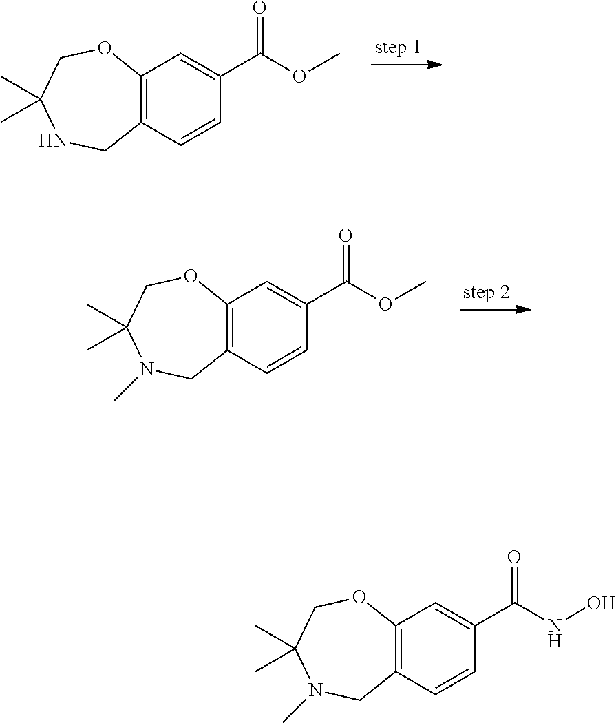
C12=C(C=CC(C(OC)=O)=C1)CNC(C)(C)CO2.C12=C(C=CC(C(OC)=O)=C1)CN(C)C(C)(C)CO2.C12=C(C=CC(C(NO)=O)=C1)CN(C)C(C)(C)CO2
